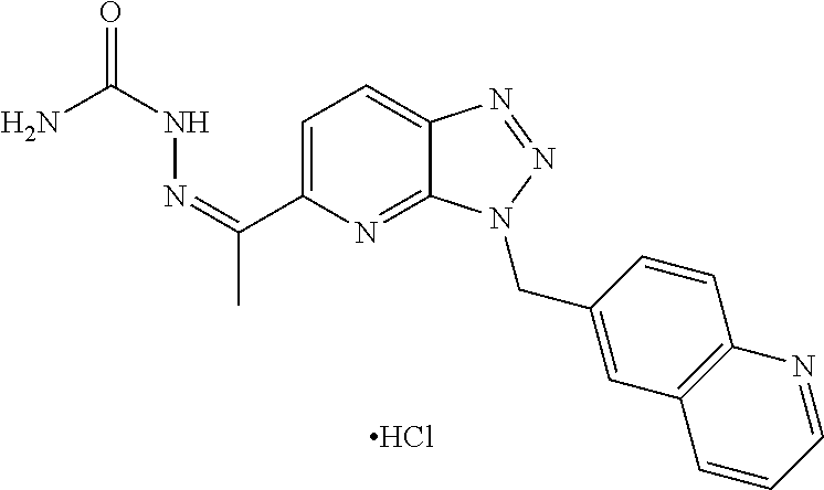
C1=C(C(=NNC(=O)N)C)N=C2C(=C1)N=NN2CC1=CC2=C(C=C1)N=CC=C2.Cl
